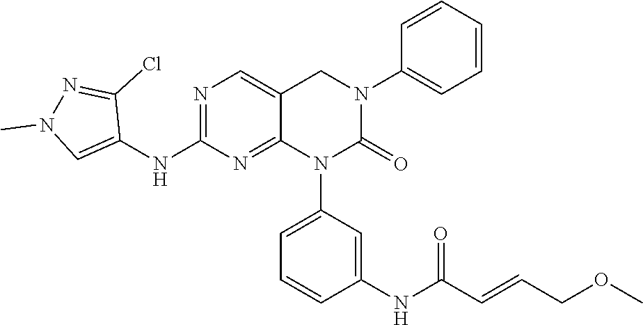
C1(NC2=NC=C3C(=N2)N(C2=CC=CC(NC(C=CCOC)=O)=C2)C(=O)N(C2=CC=CC=C2)C3)=CN(C)N=C1Cl
